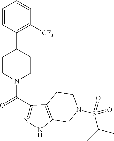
C1=CC(C2CCN(C(C3=NNC4=C3CCN(S(C(C)C)(=O)=O)C4)=O)CC2)=C([CF3])C=C1
